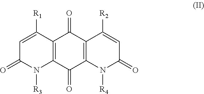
C1=C([R1])C2=C(N([R3])C1=O)C(=O)C1=C(C2=O)C([R2])=CC(=O)N1[R4]
